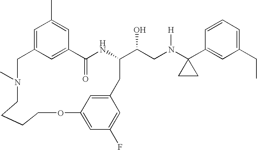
C12=CC(=CC(C)=C1)CN(C)CCCCOC1=CC(F)=CC(=C1)CC(C(CN(C1(C3=CC(CC)=CC=C3)CC1)[H])O)NC2=O
